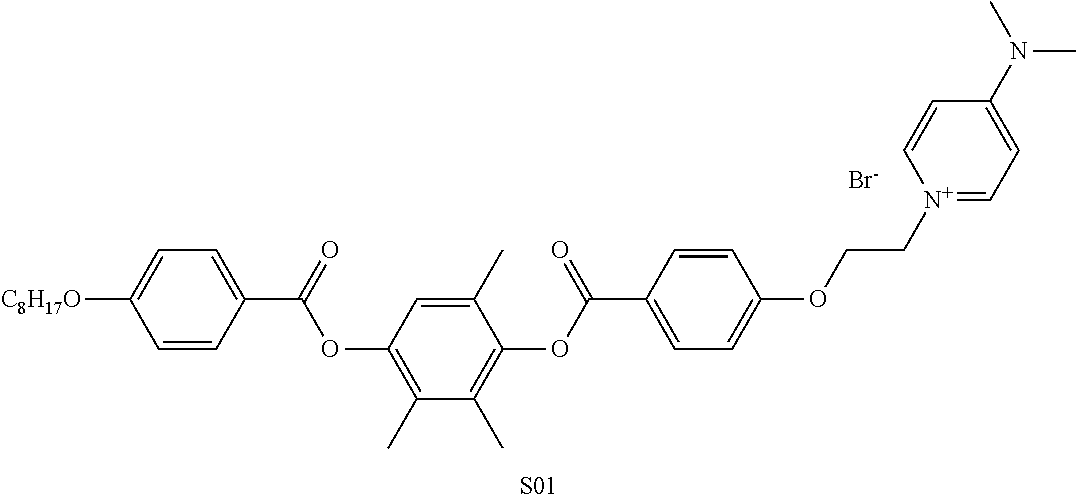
[S01].C1=CC(C(=O)OC2=C(C)C(C)=C(OC(C3=CC=C(OCC[N+]4=CC=C(N(C)C)C=C4)C=C3)=O)C(C)=C2)=CC=C1[C8H17O].[Br-]
